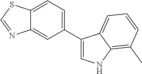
C1(C2=CNC3=C(C)C=CC=C23)=CC=C2C(=C1)N=CS2
